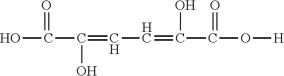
OC(=O)C(O)=CC=C(O)C(=O)O[H]
